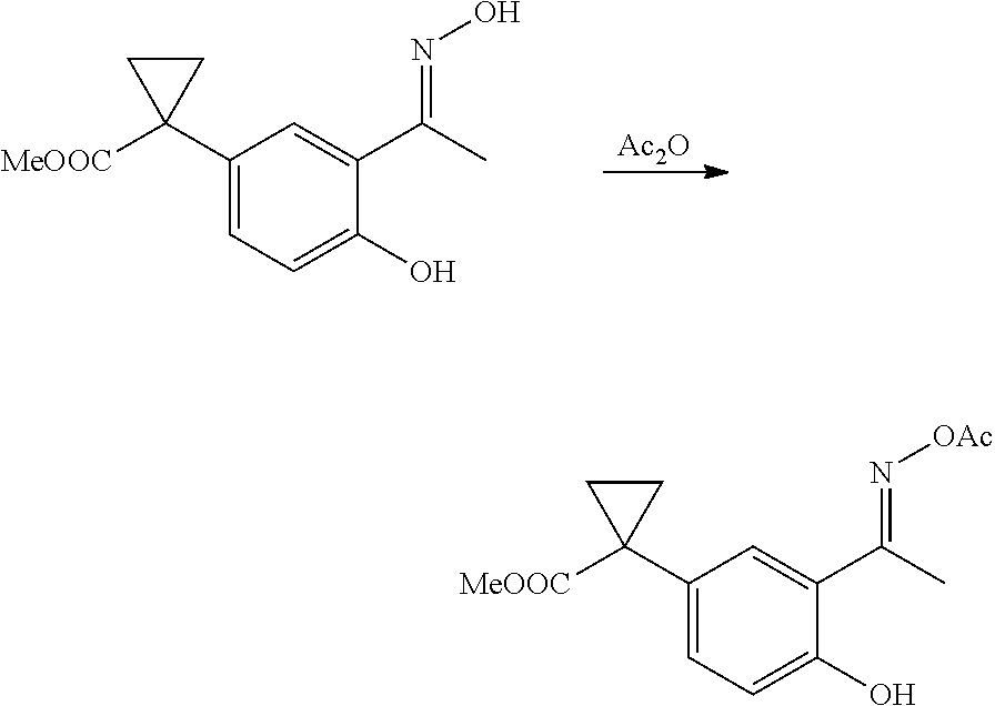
C1(C2([MeOOC])CC2)=CC=C(O)C(C(C)=NO)=C1.[Ac2O].C1(C2([MeOOC])CC2)=CC=C(O)C(C(C)=N[OAc])=C1
